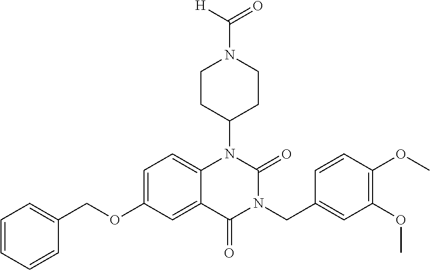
C1=C(OCC2=CC=CC=C2)C=C2C(=C1)N(C1CCN(C([H])=O)CC1)C(=O)N(CC1=CC(OC)=C(OC)C=C1)C2=O
